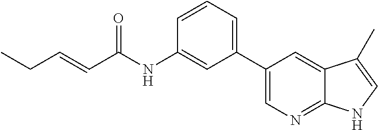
C(=CC(NC1=CC(C2=CN=C3C(=C2)C(C)=CN3)=CC=C1)=O)CC
